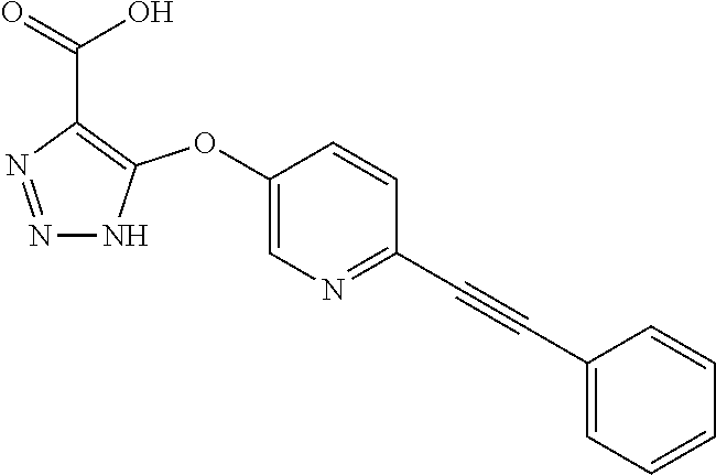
C1(OC2=C(C(=O)O)N=NN2)=CN=C(C#CC2=CC=CC=C2)C=C1
